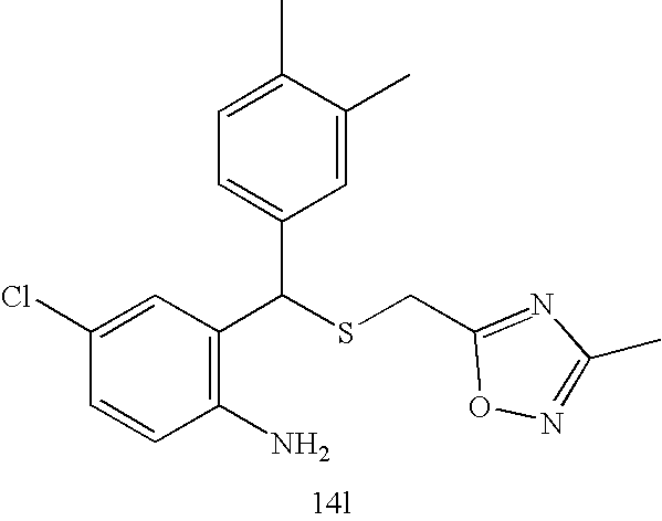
C1=CC(Cl)=CC(C(SCC2=NC(C)=NO2)C2=CC=C(C)C(C)=C2)=C1N
